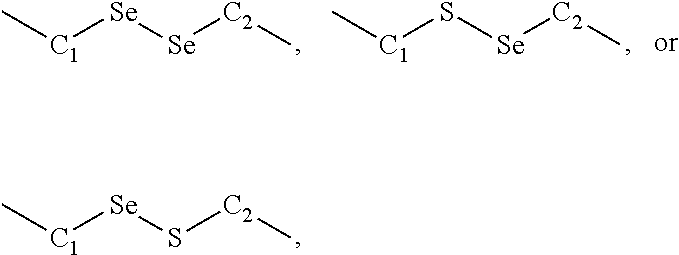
C[C1][Se]S[C2]C.C[C1][Se][Se][C2]C.C[C1]S[Se][C2]C
